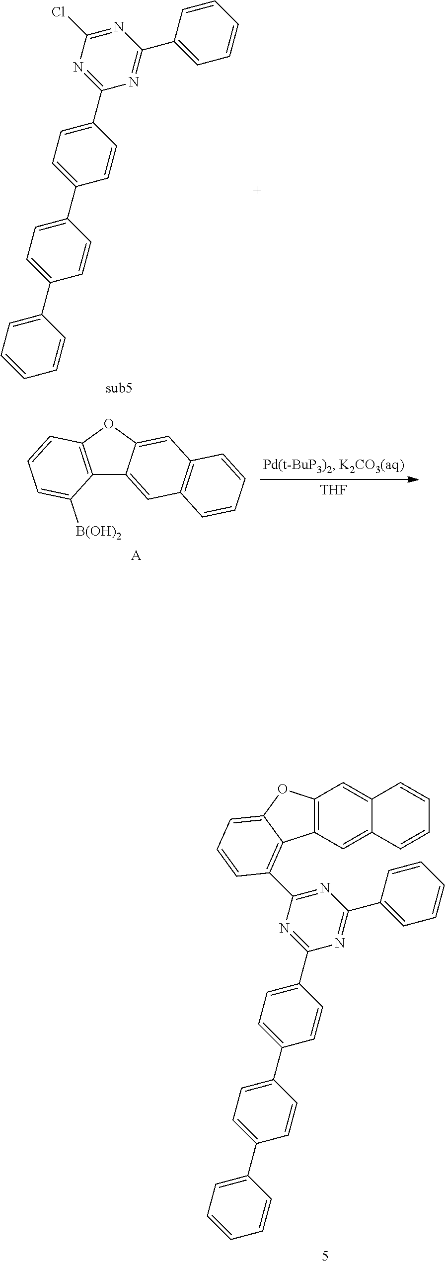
[THF].C12=C(OC3=CC4=C(C=C13)C=CC=C4)C=CC=C2[B(OH)2].[A].C1(C2=NC(Cl)=NC(C3=CC=CC=C3)=N2)=CC=C(C2=CC=C(C3=CC=CC=C3)C=C2)C=C1.C12=C(C3=NC(C4=CC=CC=C4)=NC(C4=CC=C(C5=CC=C(C6=CC=CC=C6)C=C5)C=C4)=N3)C=CC=C1OC1=C2C=C2C(=C1)C=CC=C2
